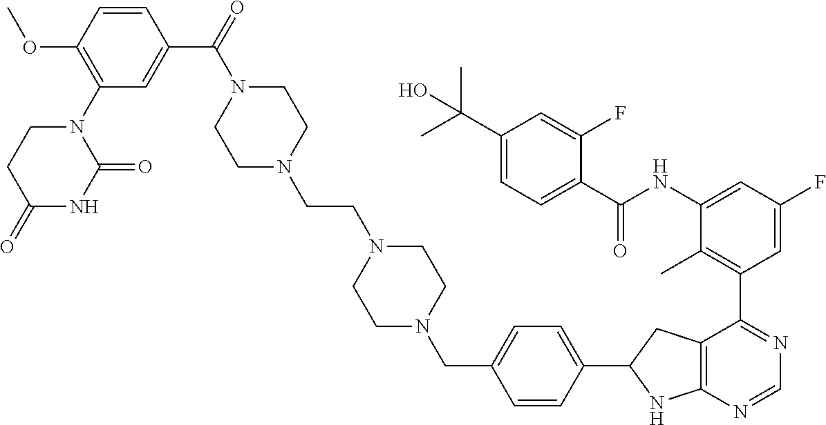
C(N1CCN(CCN2CCN(CC3=CC=C(C4NC5=C(C4)C(C4=C(C)C(NC(C6=CC=C(C(C)(C)O)C=C6F)=O)=CC(F)=C4)=NC=N5)C=C3)CC2)CC1)(C1=CC(N2CCC(=O)NC2=O)=C(OC)C=C1)=O
